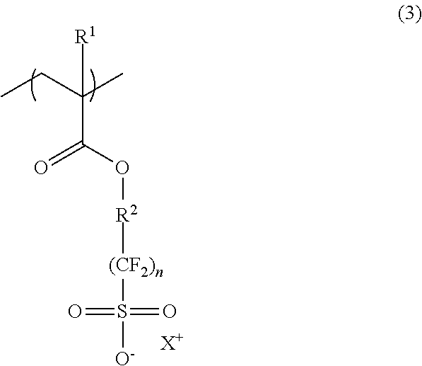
CCC(C)(C(O[R2][(CF2)n]S(=O)(=O)[O-])=O)[R1].[X+]
